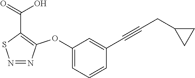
N1=NC(OC2=CC=CC(C#CCC3CC3)=C2)=C(C(=O)O)S1
